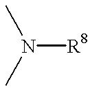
N([R8])(C)C
